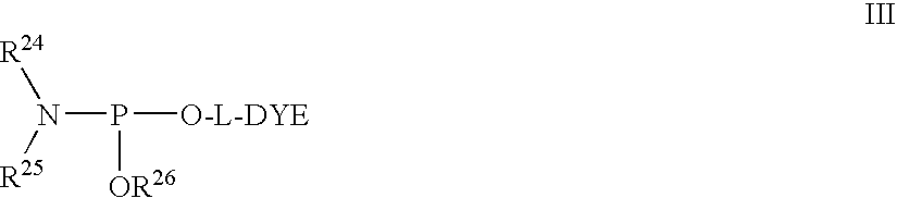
N(P([O-L-DYE])[OR26])([R25])[R24]
